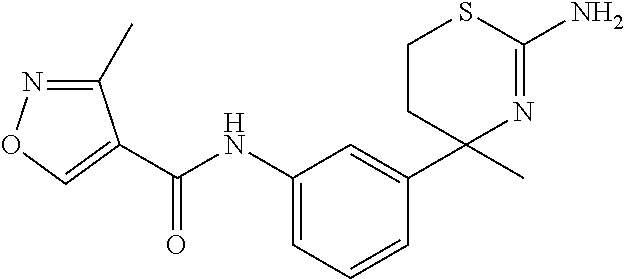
C1(NC(=O)C2=CON=C2C)=CC=CC(C2(C)N=C(N)SCC2)=C1
